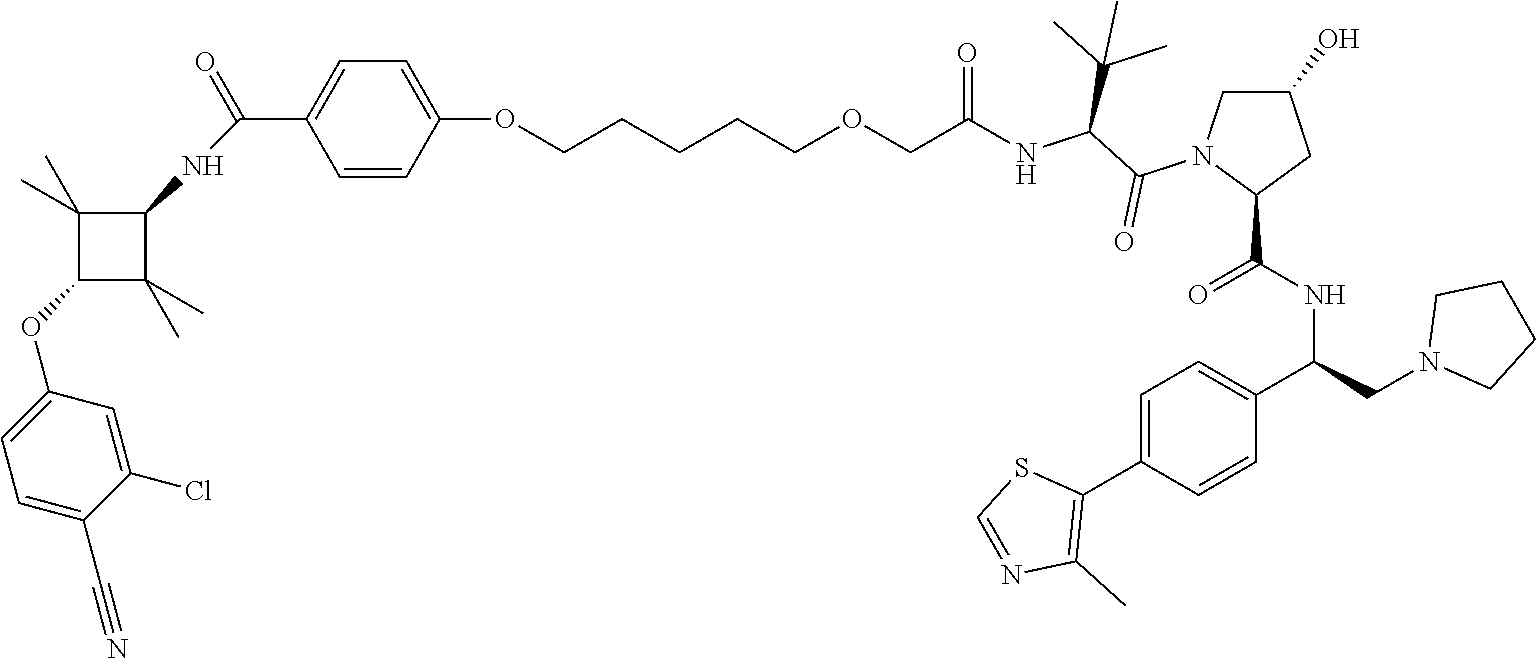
C1=CC(OCCCCCOCC(NC(C(N2C(C(NC(C3=CC=C(C4=C(C)N=CS4)C=C3)CN3CCCC3)=O)CC(O)C2)=O)C(C)(C)C)=O)=CC=C1C(NC1C(C)(C)C(OC2=CC=C(C#N)C(Cl)=C2)C1(C)C)=O
